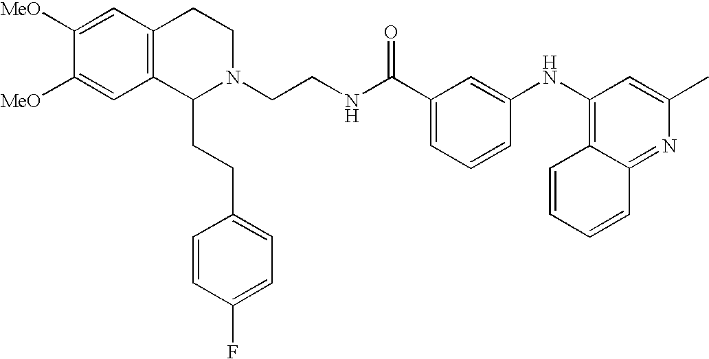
N1(CCNC(C2=CC=CC(NC3=C4C=CC=CC4=NC(C)=C3)=C2)=O)CCC2=C(C1CCC1=CC=C(F)C=C1)C=C([OMe])C([OMe])=C2
